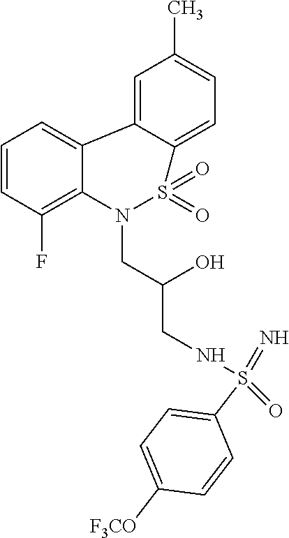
C1=CC(F)=C2C(=C1)C1=CC(C)=CC=C1S(=O)(=O)N2CC(CNS(=N)(=O)C1=CC=C([F3CO])C=C1)O
